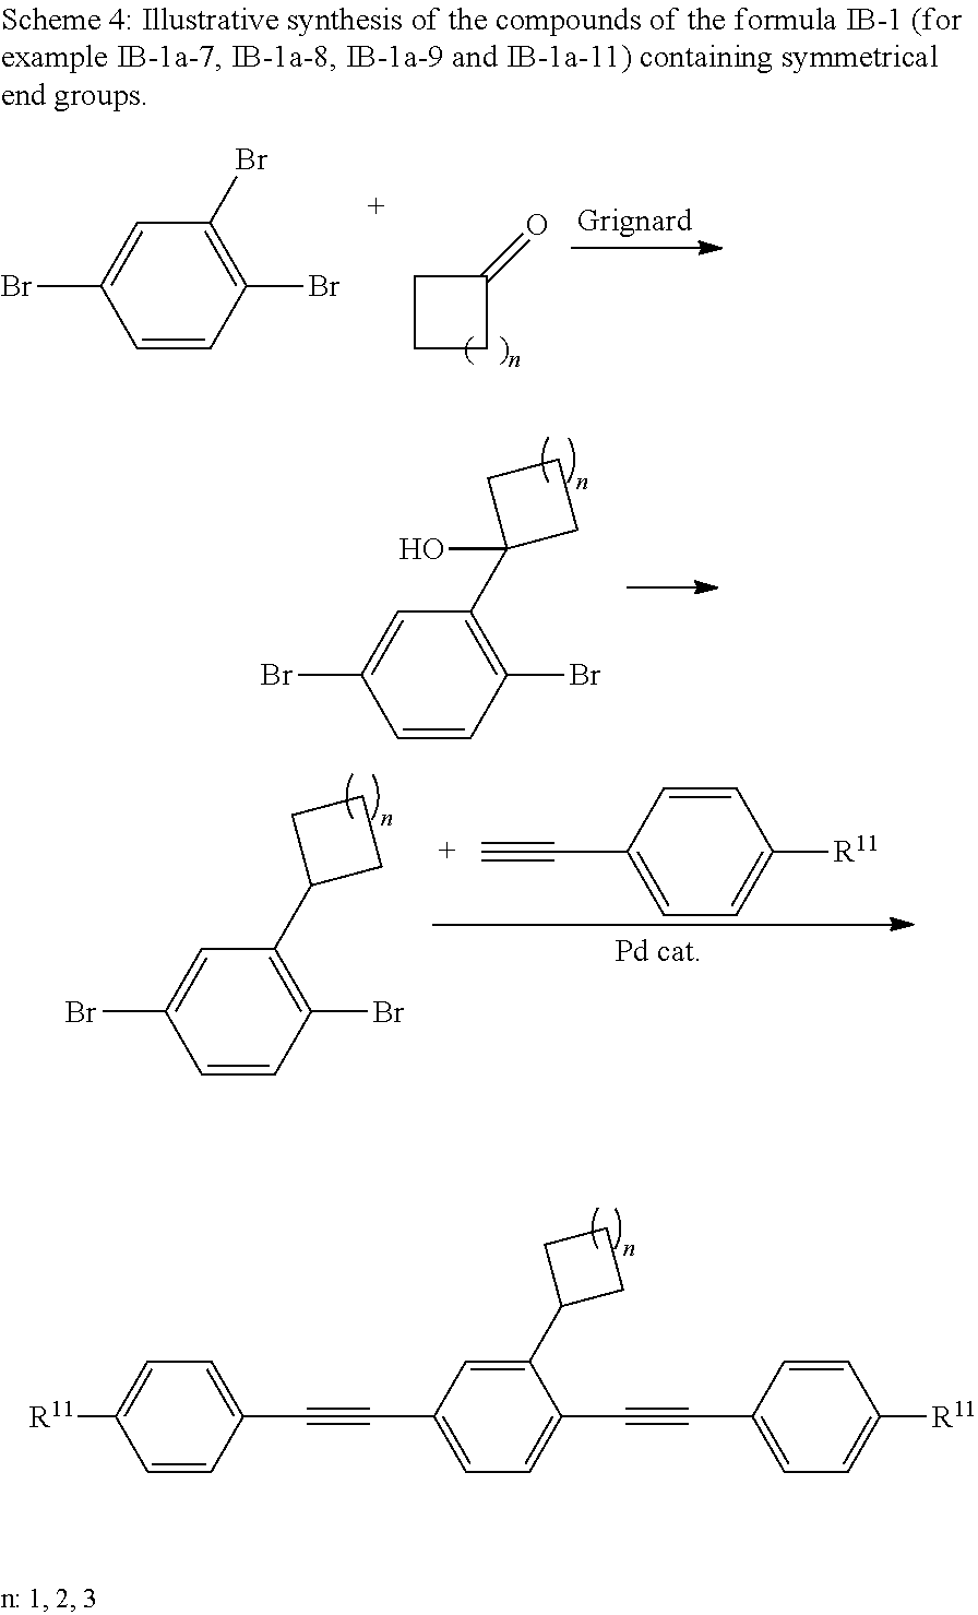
C1=CC(C#[C+])=CC=C1[R11].C1(C2CCC2)=C(Br)C=CC(Br)=C1.C1=CC(Br)=C(Br)C=C1Br.C1CC(=O)C1.C1(C2(O)CCC2)=C(Br)C=CC(Br)=C1.C1(C2CCC2)=CC(C#CC2=CC=C([R11])C=C2)=CC=C1C#CC1=CC=C([R11])C=C1
